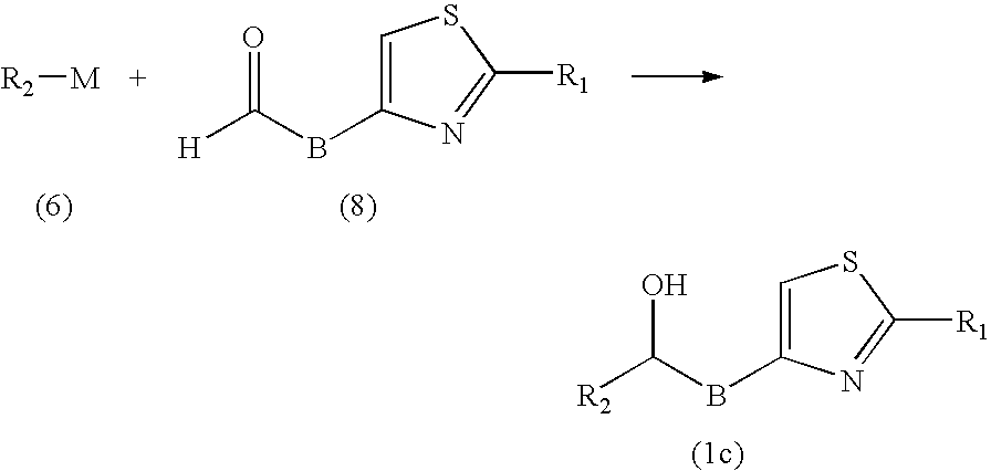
C1=C(BC([R2])O)N=C([R1])S1.C1=C(BC([H])=O)N=C([R1])S1.[R2][M]
